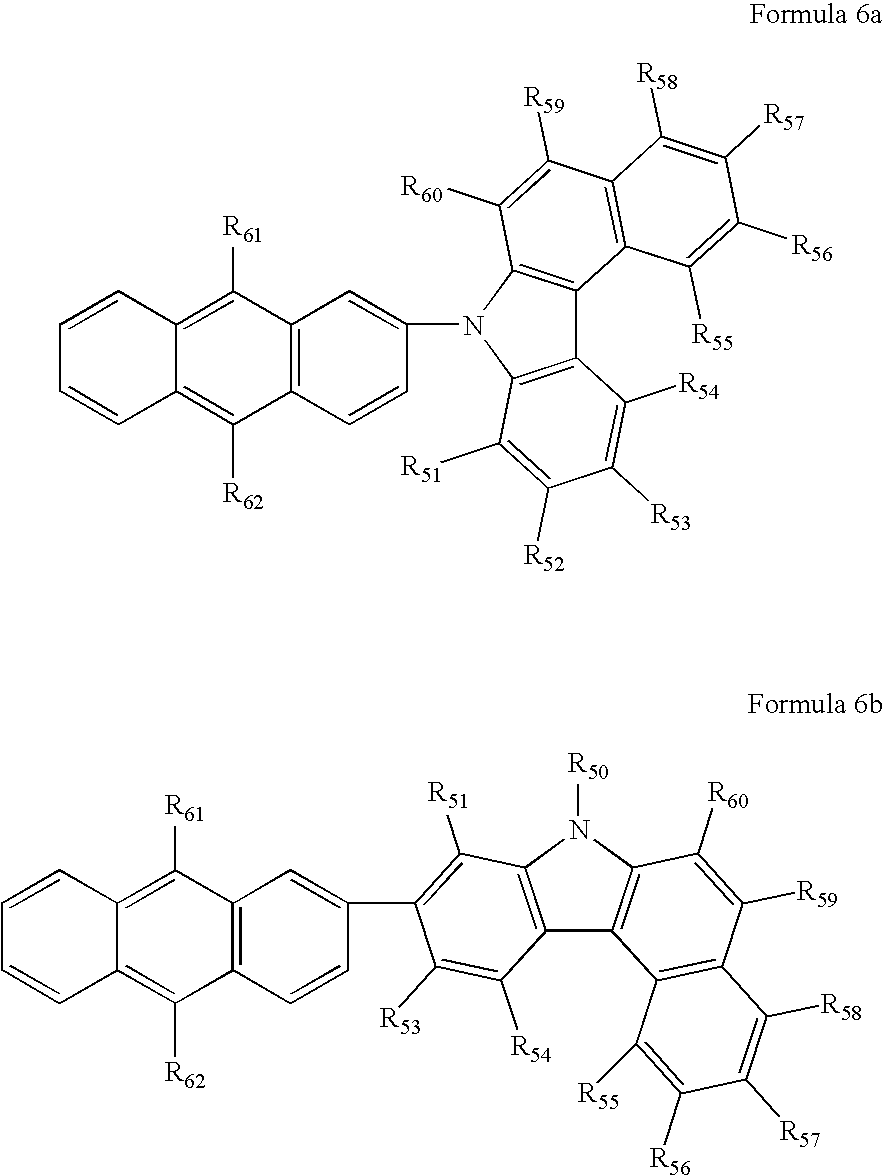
C12=C(N([R50])C3=C1C1=C(C([R59])=C3[R60])C([R58])=C([R57])C([R56])=C1[R55])C([R51])=C(C1=CC3=C(C=C1)C([R62])=C1C(=C3[R61])C=CC=C1)C([R53])=C2[R54].N1(C2=CC3=C(C=C2)C([R62])=C2C(=C3[R61])C=CC=C2)C2=C(C3=C1C([R60])=C([R59])C1=C3C([R55])=C([R56])C([R57])=C1[R58])C([R54])=C([R53])C([R52])=C2[R51]
